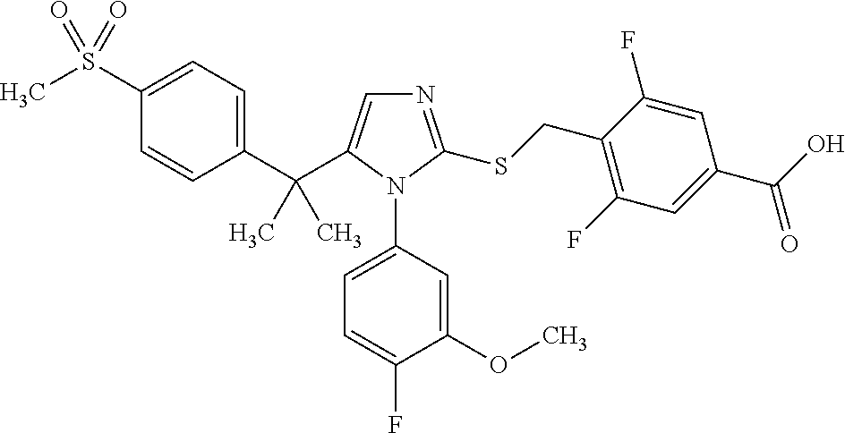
C1(C(C2=CN=C(SCC3=C(F)C=C(C(O)=O)C=C3F)N2C2=CC=C(F)C(OC)=C2)(C)C)=CC=C(S(C)(=O)=O)C=C1
